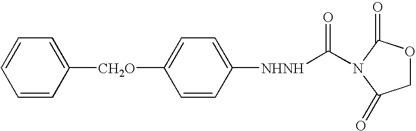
C1=CC([NHNH]C(=O)N2C(=O)OCC2=O)=CC=C1[CH2O]C1=CC=CC=C1
